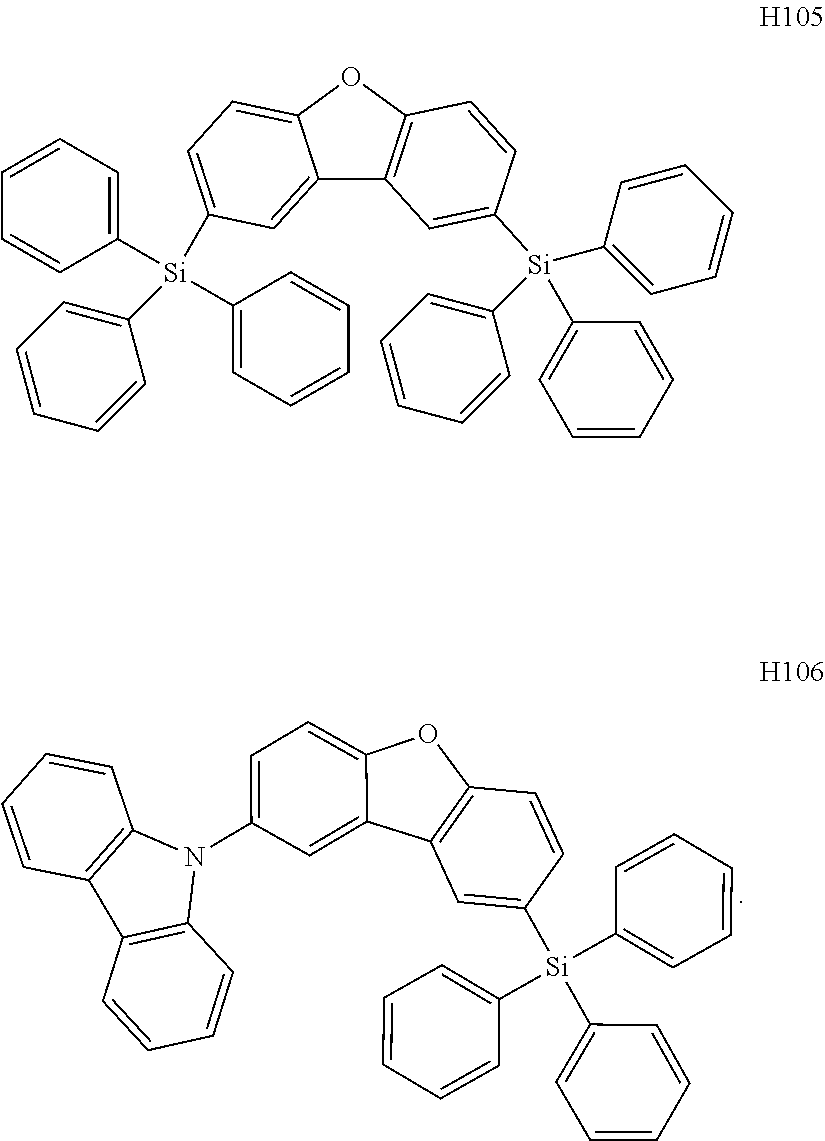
C12=C(C=C([Si](C3=CC=CC=C3)(C3=CC=CC=C3)C3=CC=CC=C3)C=C1)C1=CC(N3C4=C(C5=C3C=CC=C5)C=CC=C4)=CC=C1O2.C12=CC([Si](C3=CC=CC=C3)(C3=CC=CC=C3)C3=CC=CC=C3)=CC=C1OC1=C2C=C([Si](C2=CC=CC=C2)(C2=CC=CC=C2)C2=CC=CC=C2)C=C1
